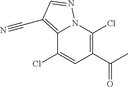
C12=C(C#N)C=NN1C(Cl)=C(C(C)=O)C=C2Cl
